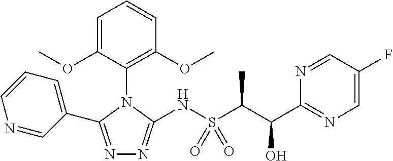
N1=C(C2=CC=CN=C2)N(C2=C(OC)C=CC=C2OC)C(NS(C(C(C2=NC=C(F)C=N2)O)C)(=O)=O)=N1
